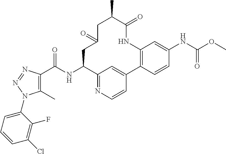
C1(C)=C(C(NC2C3=NC=CC(=C3)C3=C(NC(=O)C(C)CC(=O)C2)C=C(NC(=O)OC)C=C3)=O)N=NN1C1=CC=CC(Cl)=C1F
